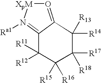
O1=C2C(=N([Ra1])[XpM]1)C([R11])([R12])C([R15])([R16])C([R17])([R18])C2([R14])[R13]
